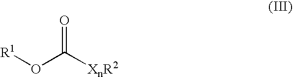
[R1]OC([XnR2])=O
